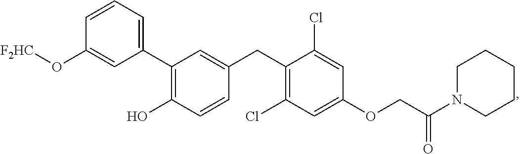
C1(C2=C(O)C=CC(CC3=C(Cl)C=C(OCC(N4CCCCC4)=O)C=C3Cl)=C2)=CC=CC(O[F2HC])=C1
